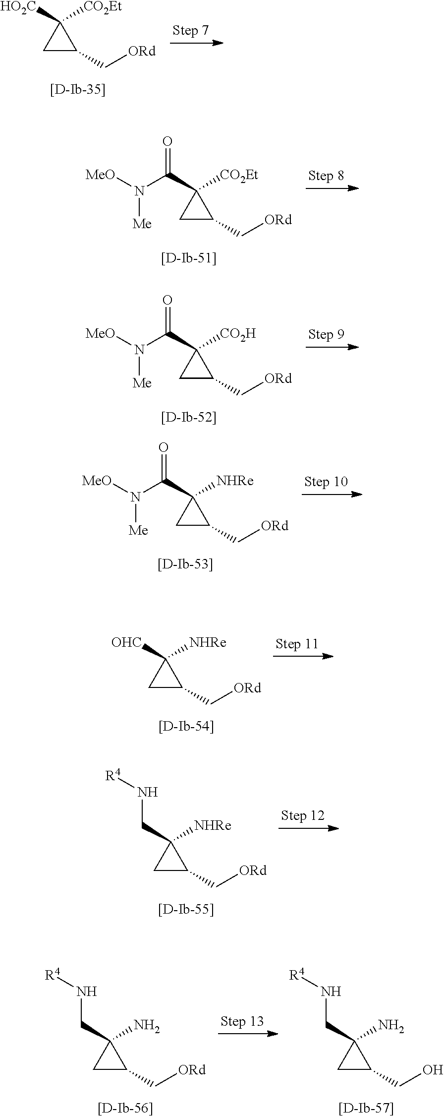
C1C(C[ORd])C1([HO2C])[CO2Et].C1C(C[ORd])C1(C(N([MeO])[Me])=O)[CO2Et].C1C(C[ORd])C1(C(N([MeO])[Me])=O)[CO2H].C1C(C[ORd])C1(C(N([MeO])[Me])=O)[NHRe].C1C(C[ORd])C1([OHC])[NHRe].C1C(C[ORd])C1(CN[R4])[NHRe].C1C(CO)C1(CN[R4])N.C1C(C[ORd])C1(CN[R4])N
